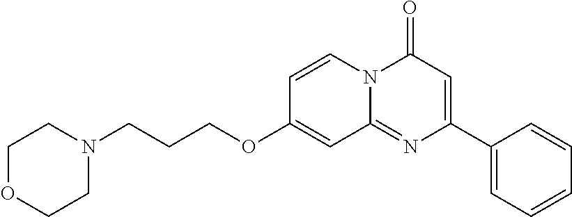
C1=CN2C(=NC(C3=CC=CC=C3)=CC2=O)C=C1OCCCN1CCOCC1
